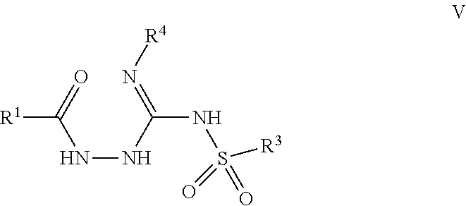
[R1]C(NNC(NS([R3])(=O)=O)=N[R4])=O
